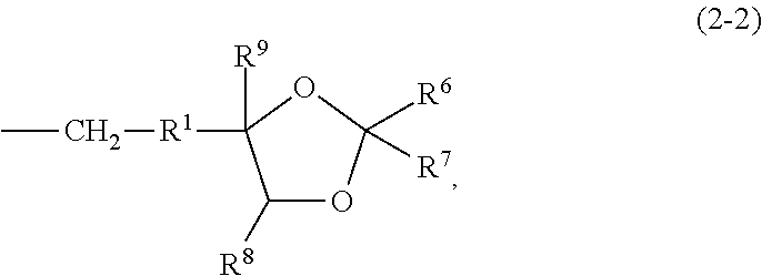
CC[R1]C1([R9])C([R8])OC([R6])([R7])O1
